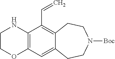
C12=C(C(C=C)=C3C(=C1)CCN([Boc])CC3)NCCO2
